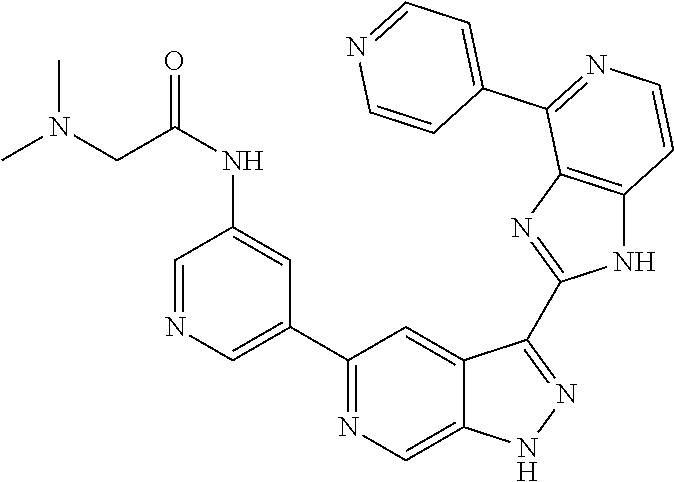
C1(C2=CN=CC(NC(CN(C)C)=O)=C2)=NC=C2C(=C1)C(C1=NC3=C(N1)C=CN=C3C1=CC=NC=C1)=NN2
